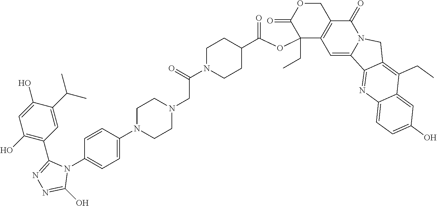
C1(CC)(OC(C2CCN(C(=O)CN3CCN(C4=CC=C(N5C(C6=C(O)C=C(O)C(C(C)C)=C6)=NN=C5O)C=C4)CC3)CC2)=O)C2=C(COC1=O)C(=O)N1C(=C2)C2=NC3=CC=C(O)C=C3C(CC)=C2C1
